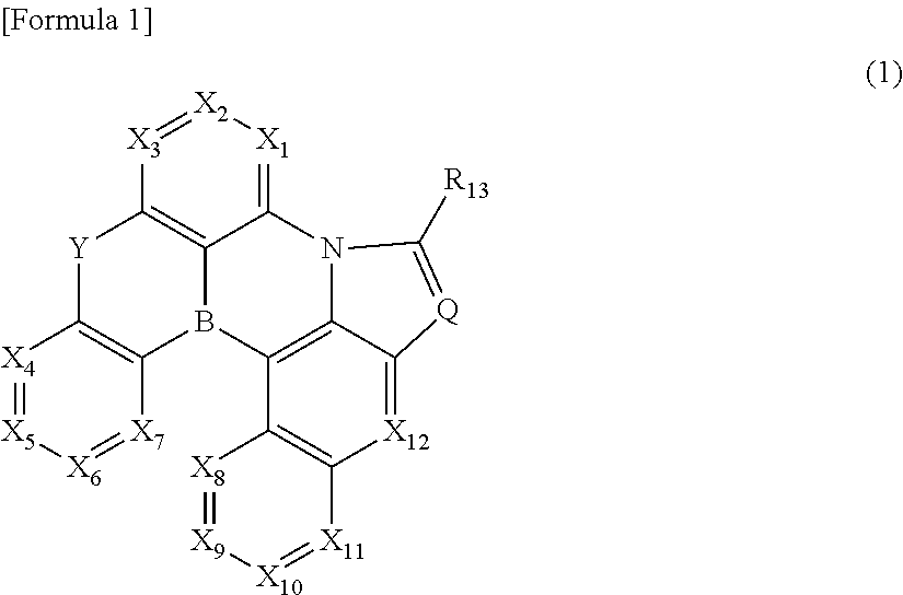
[Y]1C2=C(B3C4=C1[X3]=[X2][X1]=C4N1C4=C3C3=C([X12]=C4[Q]=C1[R13])[X11]=[X10][X9]=[X8]3)[X7]=[X6][X5]=[X4]2
